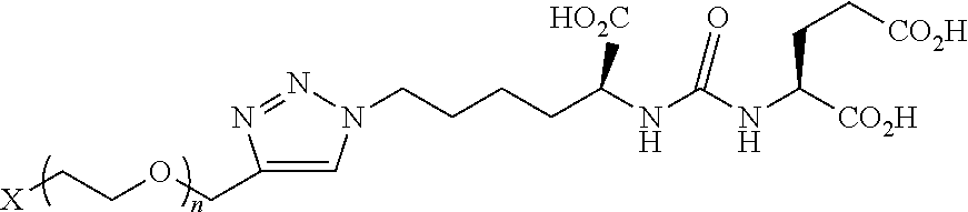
C(CCCN1C=C(COCC[X])N=N1)C(NC(NC([CO2H])CC[CO2H])=O)[HO2C]
